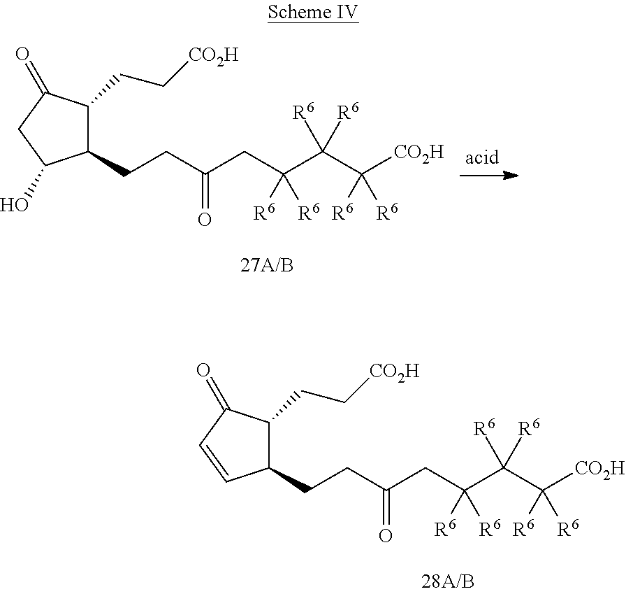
C1(CCC(CC(C(C([CO2H])([R6])[R6])([R6])[R6])([R6])[R6])=O)C(CC[CO2H])C(=O)C=C1.C1(CCC(CC(C(C([CO2H])([R6])[R6])([R6])[R6])([R6])[R6])=O)C(CC[CO2H])C(=O)CC1O
